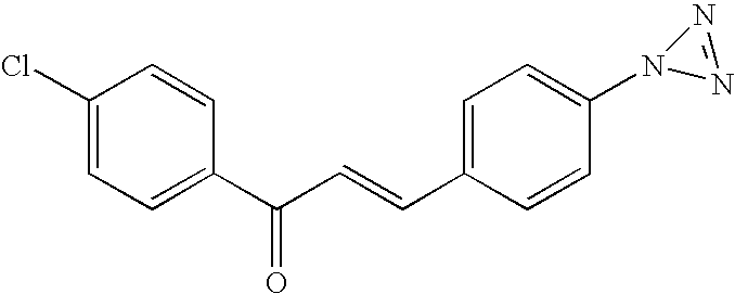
C1(Cl)=CC=C(C(C=CC2=CC=C(N3N=N3)C=C2)=O)C=C1
